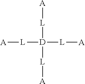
[A][L][D]([L][A])([L][A])[L][A]
